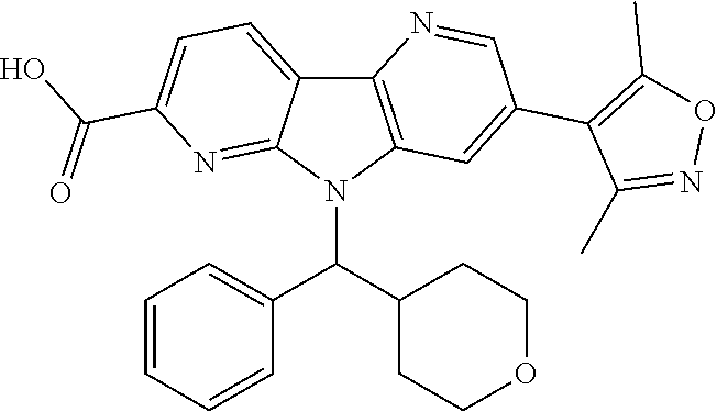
C12=C(N(C(C3CCOCC3)C3=CC=CC=C3)C3=NC(C(O)=O)=CC=C13)C=C(C1=C(C)ON=C1C)C=N2
